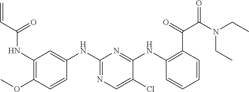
C1(NC(C=C)=O)=C(OC)C=CC(NC2=NC=C(Cl)C(NC3=C(C(=O)C(N(CC)CC)=O)C=CC=C3)=N2)=C1
